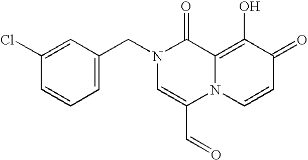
C1(Cl)=CC(CN2C=C(C=O)N3C(=C(O)C(=O)C=C3)C2=O)=CC=C1
